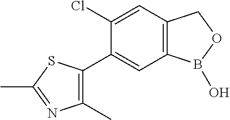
C1(C)=C(C2=CC3=C(C=C2Cl)COB3O)SC(C)=N1
